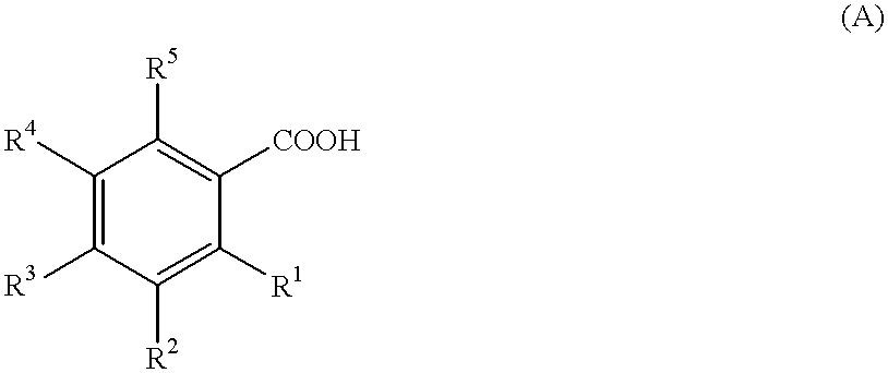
C1([R4])=C([R3])C([R2])=C([R1])C([COOH])=C1[R5]
